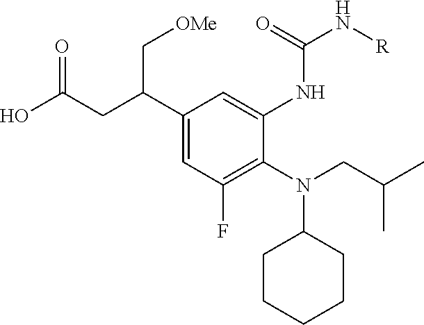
OC(CC(C1=CC(F)=C(N(CC(C)C)C2CCCCC2)C(NC(N[R])=O)=C1)C[OMe])=O
